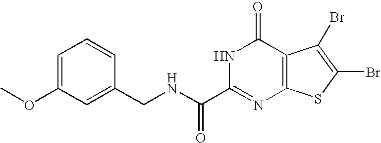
C1(CNC(C2=NC3=C(C(=O)N2)C(Br)=C(Br)S3)=O)=CC(OC)=CC=C1
